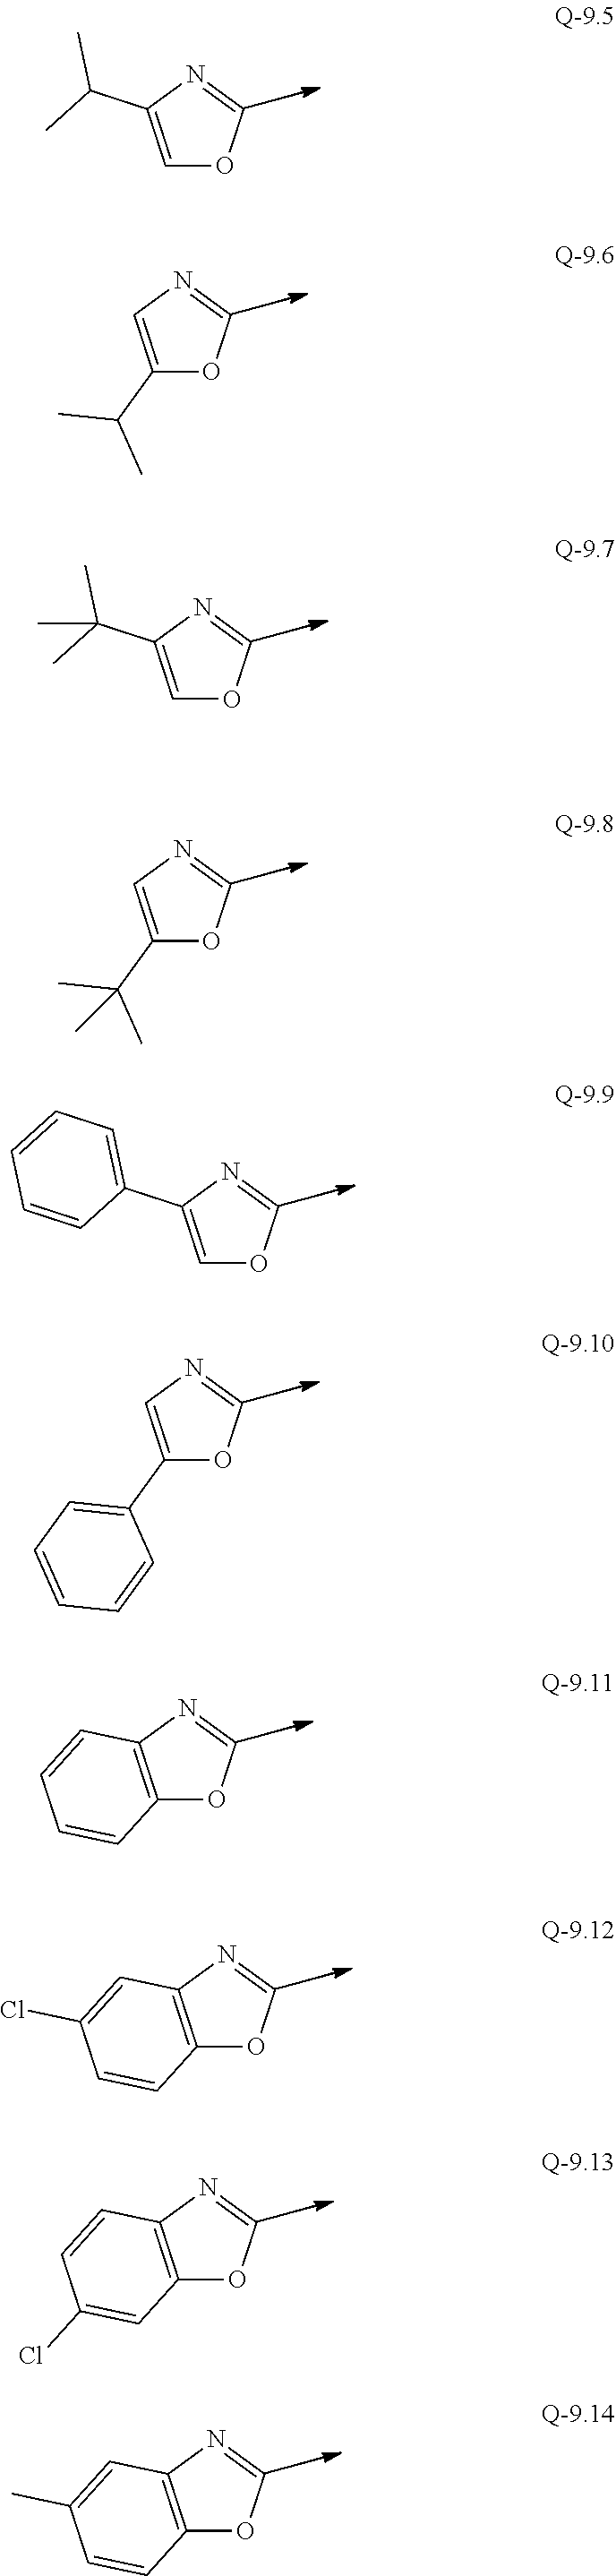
C1=C(C(C)C)N=CO1.C1(C(C)C)=CN=CO1.C1=C(C(C)(C)C)N=CO1.C1(C(C)(C)C)=CN=CO1.C1=C(C2=CC=CC=C2)N=CO1.C1(C2=CC=CC=C2)=CN=CO1.C12=C(N=CO1)C=CC=C2.C12=C(N=CO1)C=C(Cl)C=C2.C12=C(N=CO1)C=CC(Cl)=C2.C12=C(N=CO1)C=C(C)C=C2
